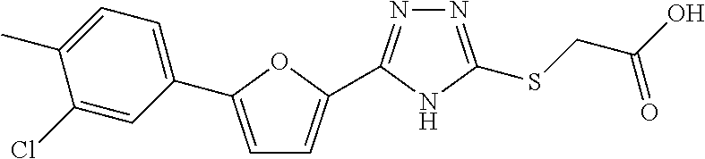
N1=C(SCC(O)=O)NC(C2=CC=C(C3=CC=C(C)C(Cl)=C3)O2)=N1
